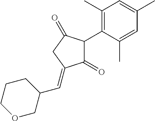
C1(=O)C(C2=C(C)C=C(C)C=C2C)C(=O)CC1=CC1CCCOC1
